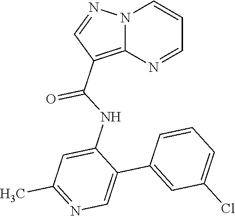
N12C(=C(C(NC3=CC(C)=NC=C3C3=CC(Cl)=CC=C3)=O)C=N1)N=CC=C2
